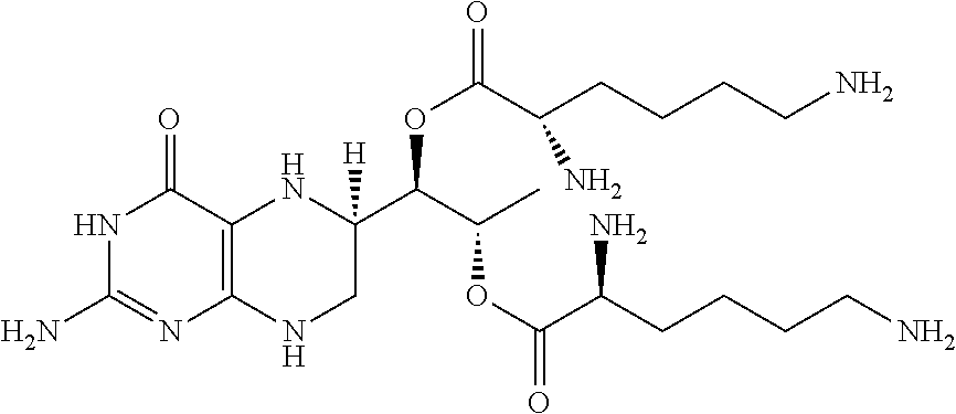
N1C(N)=NC2=C(C1=O)NC(C(OC(C(CCCCN)N)=O)C(C)OC(C(N)CCCCN)=O)([H])CN2
